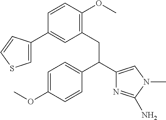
C1=C(OC)C=CC(C(C2=CN(C)C(N)=N2)CC2=C(OC)C=CC(C3=CSC=C3)=C2)=C1
